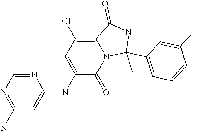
C1(N)=NC=NC(NC2=CC(Cl)=C3N(C2=O)C(C)(C2=CC=CC(F)=C2)NC3=O)=C1
